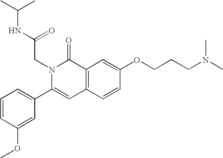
C1=CC(OC)=CC(C2=CC3=C(C(=O)N2CC(=O)NC(C)C)C=C(OCCCN(C)C)C=C3)=C1
